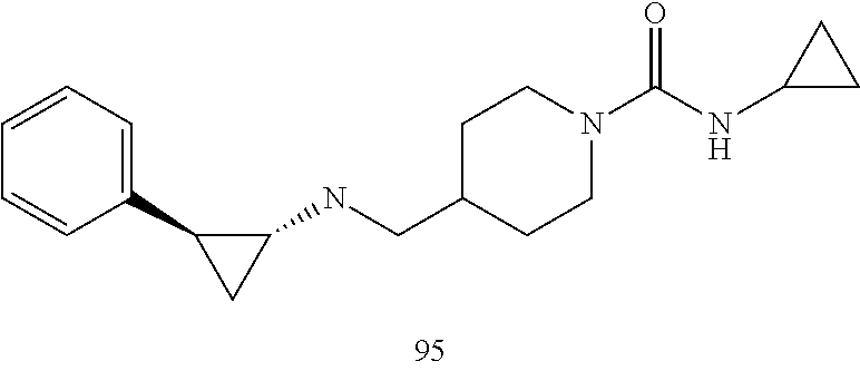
C1(CNC2CC2C2=CC=CC=C2)CCN(C(NC2CC2)=O)CC1
